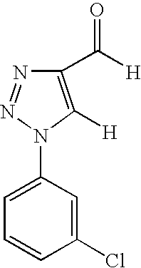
C1(C([H])=O)=C([H])N(C2=CC=CC(Cl)=C2)N=N1
